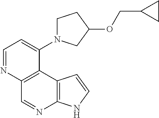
C1=NC2=C(C(N3CCC(OCC4CC4)C3)=C1)C1=C(N=C2)NC=C1
